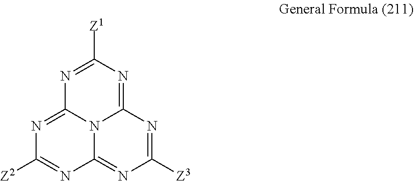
C12=NC([Z3])=NC3=NC([Z1])=NC(=NC([Z2])=N1)N23
